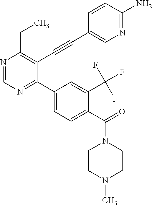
N1=CN=C(C2=CC=C(C(=O)N3CCN(C)CC3)C(C(F)(F)F)=C2)C(C#CC2=CN=C(N)C=C2)=C1CC
